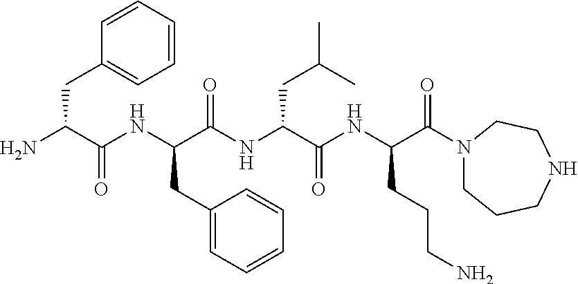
C1=CC=CC=C1CC(N)C(NC(C(NC(C(NC(C(N1CCCNCC1)=O)CCCN)=O)CC(C)C)=O)CC1=CC=CC=C1)=O
